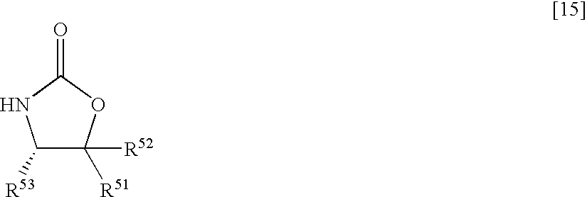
C1([R53])C([R52])([R51])OC(=O)N1
